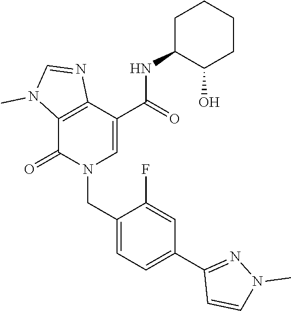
C12=C(C(=O)N(CC3=CC=C(C4=NN(C)C=C4)C=C3F)C=C1C(NC1C(O)CCCC1)=O)N(C)C=N2
